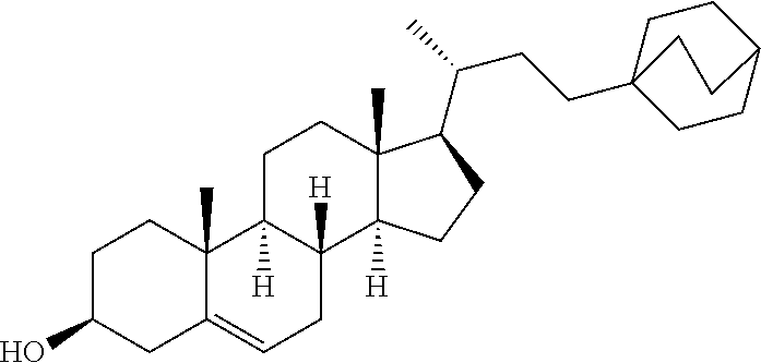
C1C(O)CC2=CCC3([H])C([H])(C2(C)C1)CCC1(C)C3([H])CCC1C(CCC12CCC(CC1)CC2)C
